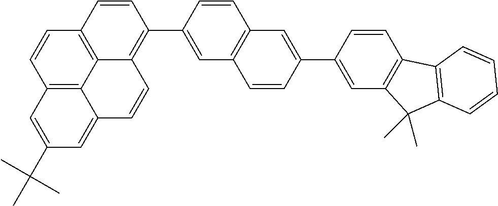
C12=C3C4=C(C=C1)C=CC(C1=CC5=C(C=C1)C=C(C1=CC6=C(C=C1)C1=C(C6(C)C)C=CC=C1)C=C5)=C4C=CC3=CC(C(C)(C)C)=C2
